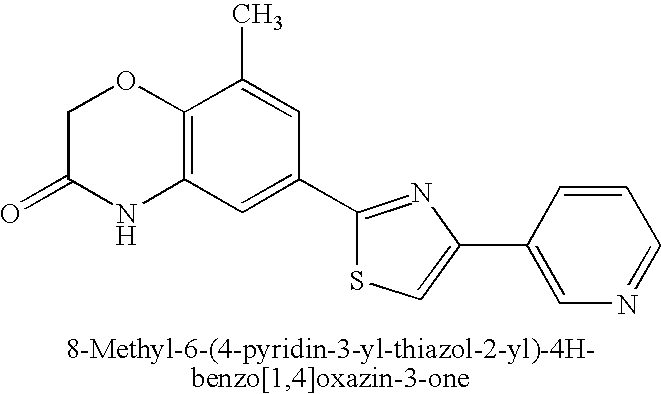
C1C(=O)NC2=C(O1)C(C)=CC(C1=NC(C3=CN=CC=C3)=CS1)=C2
